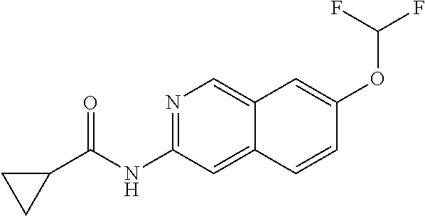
N1=C(NC(C2CC2)=O)C=C2C(=C1)C=C(OC(F)F)C=C2
